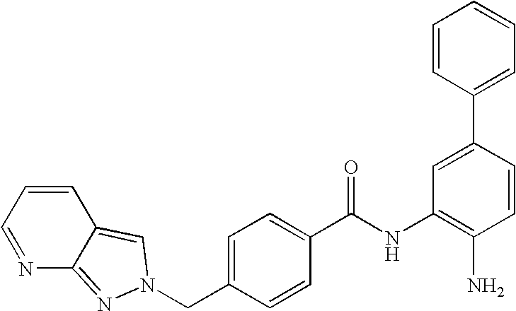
C1=C(C2=CC=CC=C2)C=CC(N)=C1NC(C1=CC=C(CN2N=C3N=CC=CC3=C2)C=C1)=O
